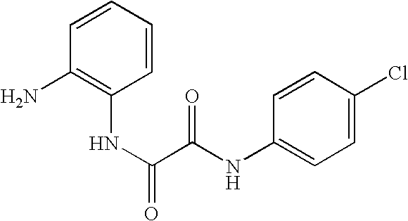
C1=CC=CC(N)=C1NC(C(=O)NC1=CC=C(Cl)C=C1)=O
